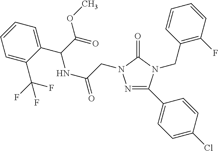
C(C(C1=CC=CC=C1C(F)(F)F)NC(=O)CN1N=C(C2=CC=C(Cl)C=C2)N(CC2=C(F)C=CC=C2)C1=O)(=O)OC
